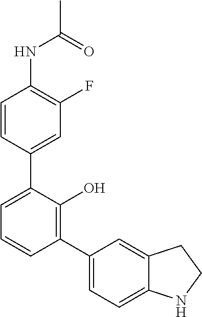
C1=CC(C2=CC=CC(C3=CC=C4C(=C3)CCN4)=C2O)=CC(F)=C1NC(C)=O
